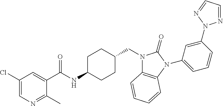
C1(Cl)=CN=C(C)C(C(NC2CCC(CN3C4=C(N(C5=CC=CC(N6N=CC=N6)=C5)C3=O)C=CC=C4)CC2)=O)=C1
